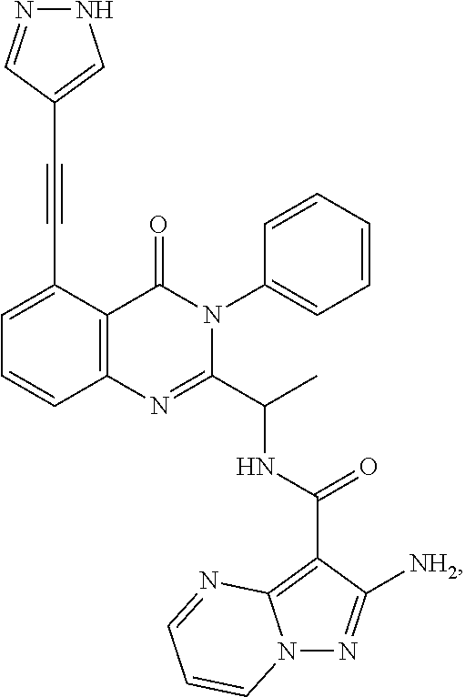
C12=C(C(C#CC3=CNN=C3)=CC=C1)C(=O)N(C1=CC=CC=C1)C(C(C)NC(C1=C3N(N=C1[NH2])C=CC=N3)=O)=N2
